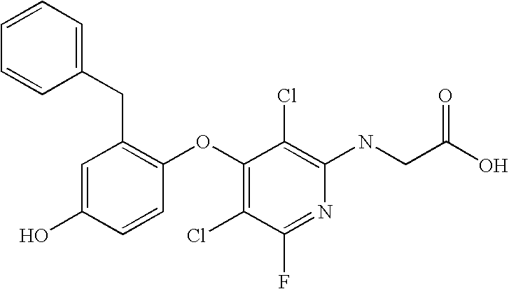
N(C1=C(Cl)C(OC2=C(CC3=CC=CC=C3)C=C(O)C=C2)=C(Cl)C(F)=N1)CC(O)=O
